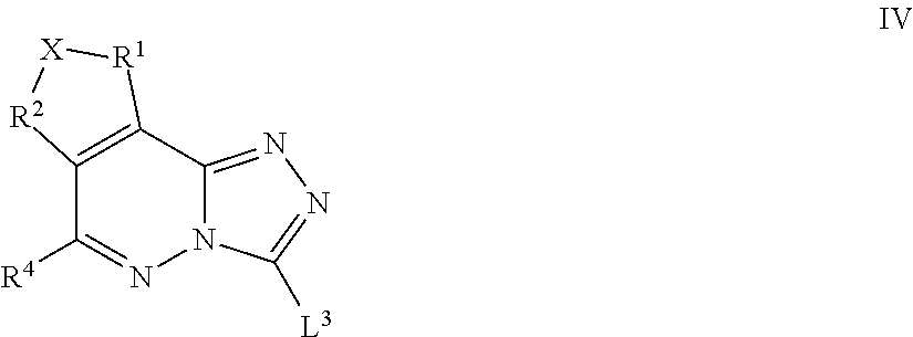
C12=C(C3=NN=C([L3])N3N=C1[R4])[R1][X][R2]2
